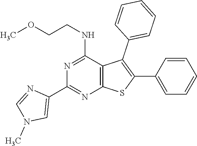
C12=C(C(NCCOC)=NC(C3=CN(C)C=N3)=N1)C(C1=CC=CC=C1)=C(C1=CC=CC=C1)S2
